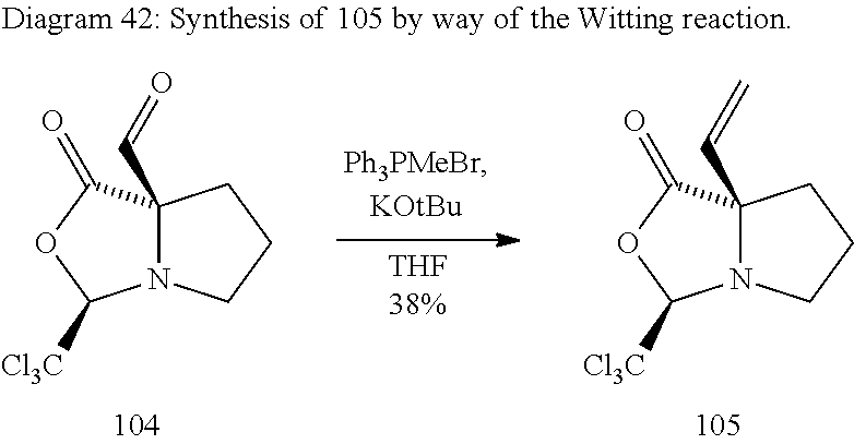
N12C(C=O)(C(=O)OC1[Cl3C])CCC2.N12C(C=C)(C(=O)OC1[Cl3C])CCC2
